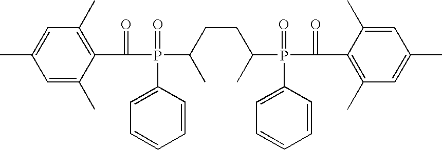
C1=C(C)C(C(P(C(C)CCC(C)P(C(C2=C(C)C=C(C)C=C2C)=O)(=O)C2=CC=CC=C2)(=O)C2=CC=CC=C2)=O)=C(C)C=C1C
